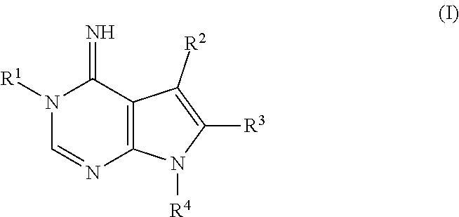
C12=C(C(=N)N([R1])C=N1)C([R2])=C([R3])N2[R4]
